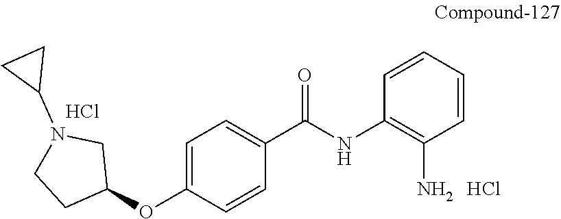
C1=C(OC2CN(C3CC3)CC2)C=CC(C(NC2=C(N)C=CC=C2)=O)=C1.Cl.Cl
